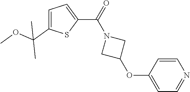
C1=C(C(OC)(C)C)SC(C(N2CC(OC3=CC=NC=C3)C2)=O)=C1
